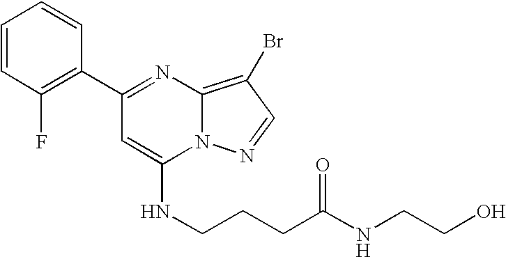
C1(C2=NC3=C(Br)C=NN3C(NCCCC(NCCO)=O)=C2)=C(F)C=CC=C1
